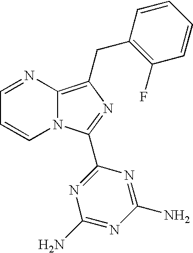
C1=NC2=C(CC3=C(F)C=CC=C3)N=C(C3=NC(N)=NC(N)=N3)N2C=C1
